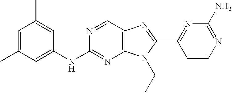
C1=C(C)C=C(NC2=NC3=C(C=N2)N=C(C2=NC(N)=NC=C2)N3CC)C=C1C
